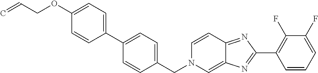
C1(OCC=C)=CC=C(C2=CC=C(CN3C=C4C(=NC(C5=C(F)C(F)=CC=C5)=N4)C=C3)C=C2)C=C1
